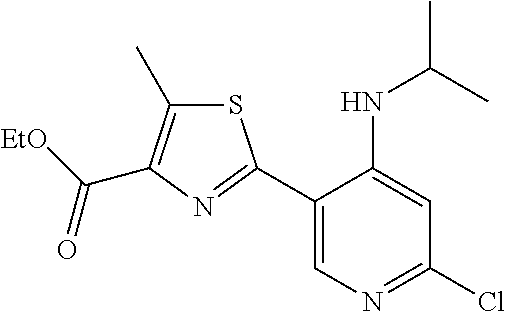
C1(C2=NC(C(=O)[EtO])=C(C)S2)=CN=C(Cl)C=C1NC(C)C
